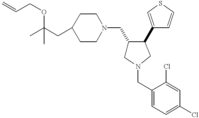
C1C(CC(C)(OCC=C)C)CCN(CC2CN(CC3=CC=C(Cl)C=C3Cl)CC2C2=CSC=C2)C1
